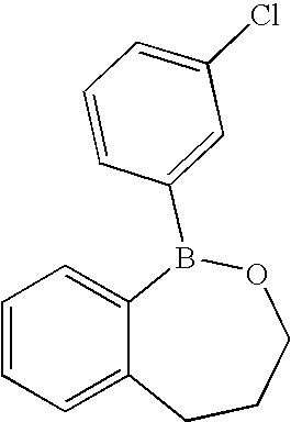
C1=CC=C2C(=C1)B(C1=CC(Cl)=CC=C1)OCCC2
